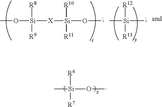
C[Si]([R12])([R13])C.CO[Si]([R8])([R9])[X][Si]([R10])([R11])OC.C[Si]([R6])([R7])OC
